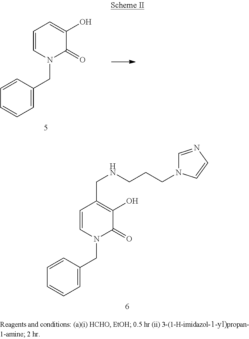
C1=CN(CC2=CC=CC=C2)C(=O)C(O)=C1CNCCCN1C=NC=C1.C1=CN(CC2=CC=CC=C2)C(=O)C(O)=C1
